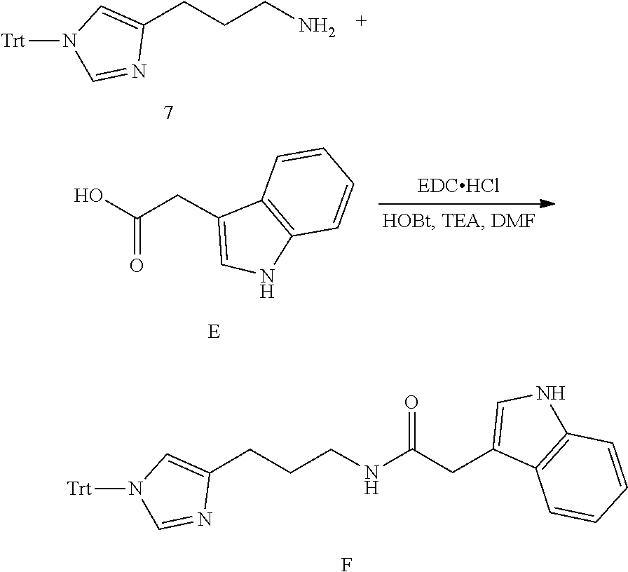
C1(CCCN)=CN([Trt])C=N1.C1=CC=CC2=C1NC=C2CC(=O)O.C1(CCCNC(CC2=CNC3=C2C=CC=C3)=O)=CN([Trt])C=N1.F
